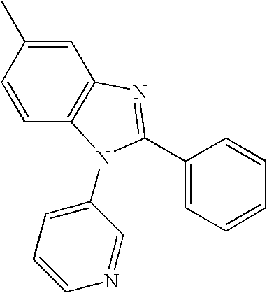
C1=CC(C)=CC2=C1N(C1=CC=CN=C1)C(C1=CC=CC=C1)=N2
